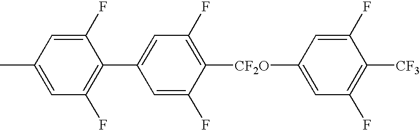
C1=C(C)C=C(F)C(C2=CC(F)=C([CF2O]C3=CC(F)=C([CF3])C(F)=C3)C(F)=C2)=C1F
